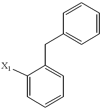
C1([X1])=CC=CC=C1CC1=CC=CC=C1
